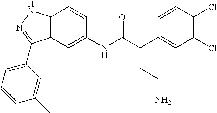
C12=C(C=C(NC(C(C3=CC(Cl)=C(Cl)C=C3)CCN)=O)C=C1)C(C1=CC=CC(C)=C1)=NN2
